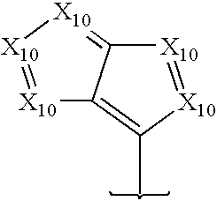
[X10]1=[X10][X10]=C2C1=C(C)[X10]=[X10]2
